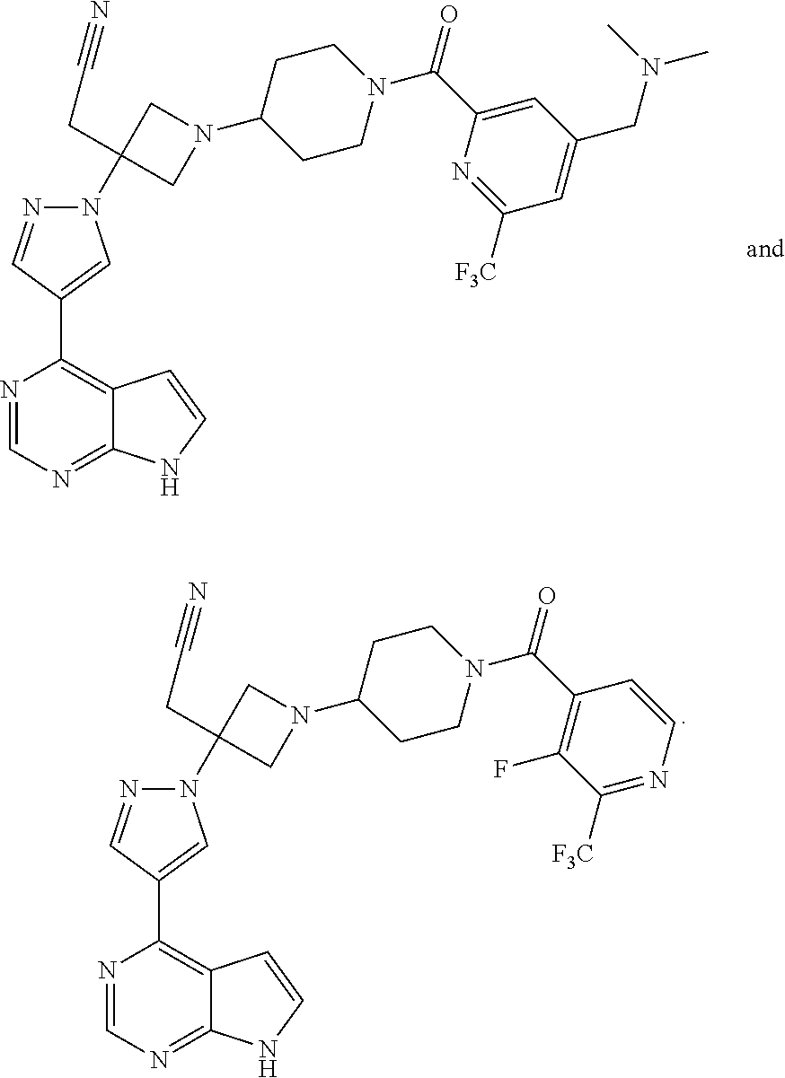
N1=CN=C2C(=C1C1=CN(C3(CC#N)CN(C4CCN(C(=O)C5=CC(CN(C)C)=CC([F3C])=N5)CC4)C3)N=C1)C=CN2.N1=CN=C2C(=C1C1=CN(C3(CC#N)CN(C4CCN(C(=O)C5=C(F)C([F3C])=NC=C5)CC4)C3)N=C1)C=CN2
